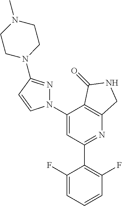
C1(N2N=C(N3CCN(C)CC3)C=C2)=CC(C2=C(F)C=CC=C2F)=NC2=C1C(=O)NC2
